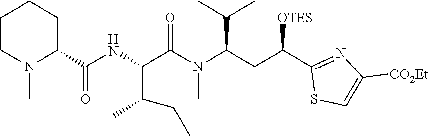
C(C(C1=NC([CO2Et])=CS1)[OTES])C(N(C(C(C(C)CC)NC(C1CCCCN1C)=O)=O)C)C(C)C
